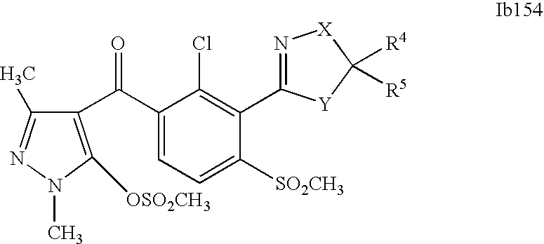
C1(C(C2=C([OSO2CH3])N(C)N=C2C)=O)=CC=C([SO2CH3])C(C2=N[X]C([R4])([R5])[Y]2)=C1Cl
